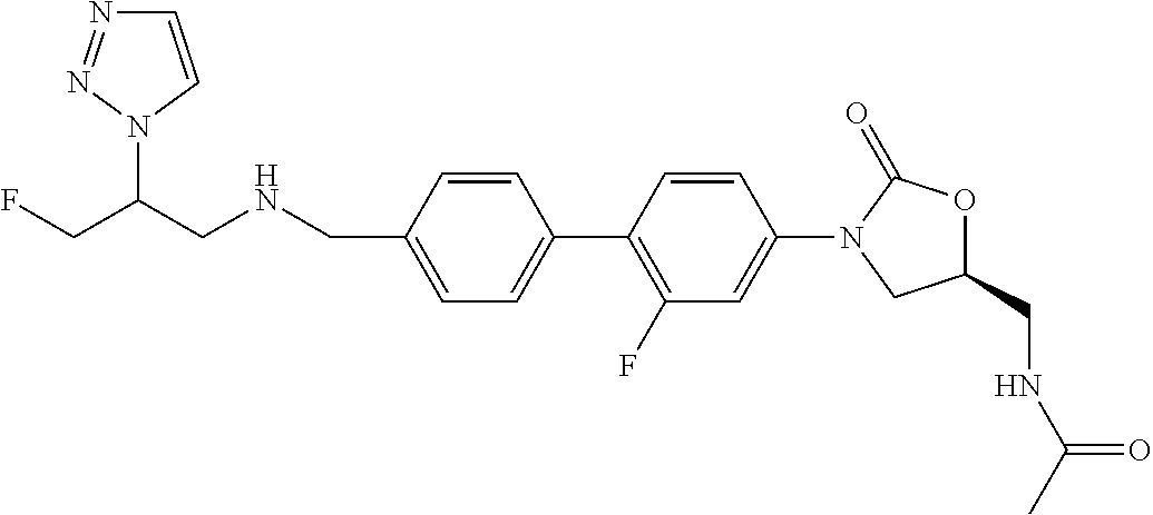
C(NCC1=CC=C(C2=C(F)C=C(N3CC(CNC(C)=O)OC3=O)C=C2)C=C1)C(N1C=CN=N1)CF
